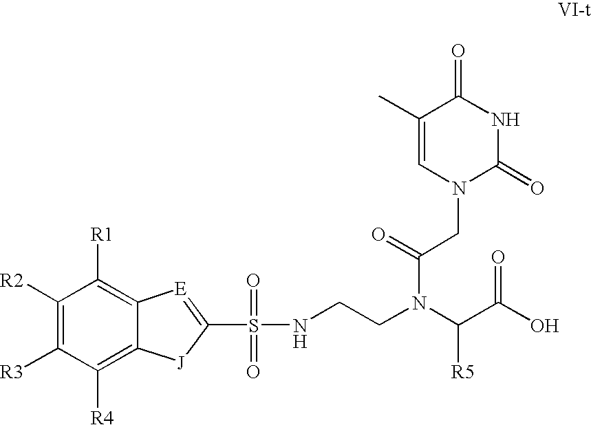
N1(CC(N(C(C(O)=O)[R5])CCNS(=O)(=O)C2=[E]C3=C([R1])C([R2])=C([R3])C([R4])=C3[J]2)=O)C(=O)NC(=O)C(C)=C1
